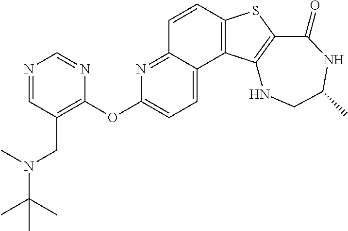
C1=CC2=C(C3=CC=C(OC4=C(CN(C)C(C)(C)C)C=NC=N4)N=C13)C1=C(S2)C(=O)NC(C)CN1
